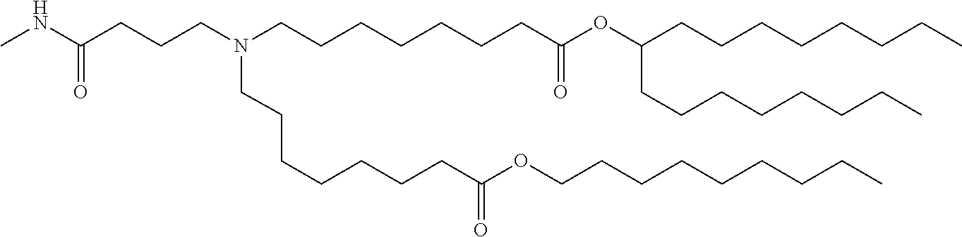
C(CC)CCCCCCOC(CCCCCCCN(CCCCCCCC(=O)OC(CCCCCCCC)CCCCCCCC)CCCC(NC)=O)=O
